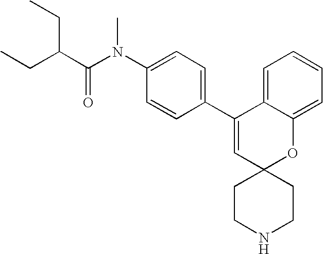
C1(C2=CC=C(N(C(C(CC)CC)=O)C)C=C2)=CC2(OC3=CC=CC=C13)CCNCC2
